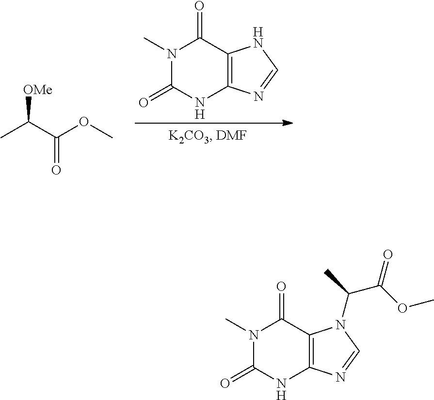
N1(C)C(=O)NC2=C(C1=O)NC=N2.CC(C(OC)=O)[OMe].N1(C)C(=O)NC2=C(C1=O)N(C(C)C(OC)=O)C=N2
